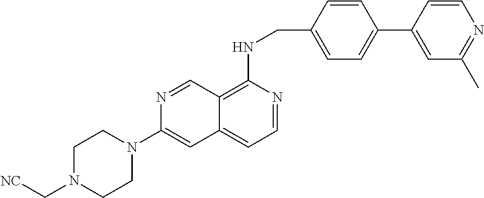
C1=CC(CNC2=C3C(=CC=N2)C=C(N2CCN(C[NC])CC2)N=C3)=CC=C1C1=CC(C)=NC=C1
